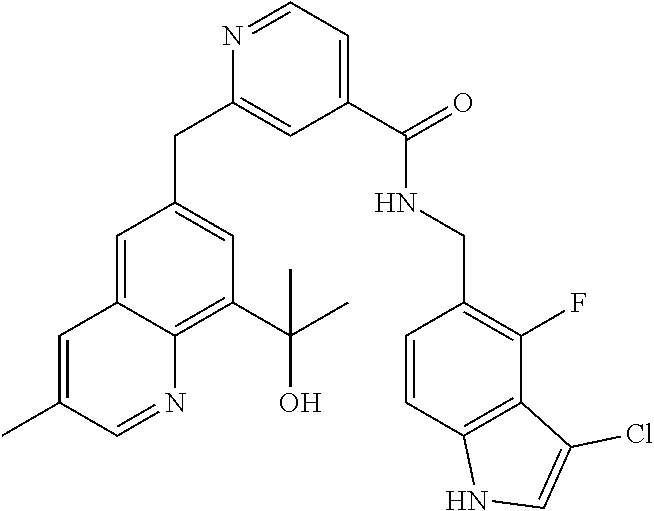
C1=C2C(=C(C(C)(O)C)C=C1CC1=CC(C(NCC3=C(F)C4=C(C=C3)NC=C4Cl)=O)=CC=N1)N=CC(C)=C2
